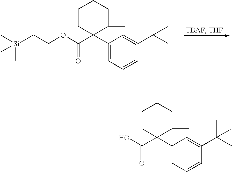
O=C(C1(C2=CC=CC(C(C)(C)C)=C2)C(C)CCCC1)OCC[Si](C)(C)C.O=C(C1(C2=CC=CC(C(C)(C)C)=C2)C(C)CCCC1)O
